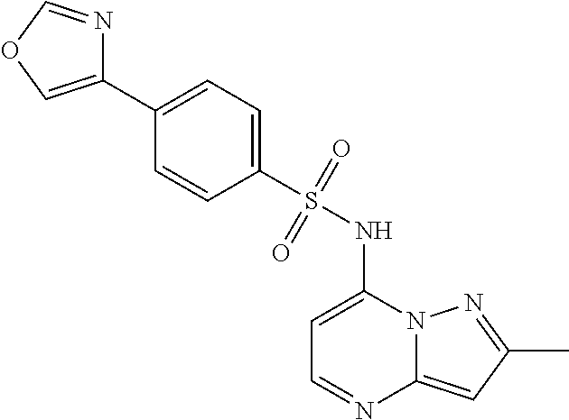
C1=C(NS(C2=CC=C(C3=COC=N3)C=C2)(=O)=O)N2C(=CC(C)=N2)N=C1
